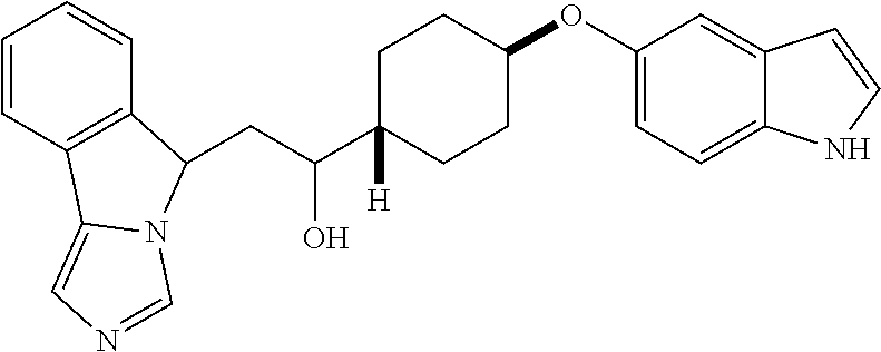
C1=CC2=C(C=C1)C(CC(C1([H])CCC(OC3=CC=C4C(=C3)C=CN4)CC1)O)N1C2=CN=C1
